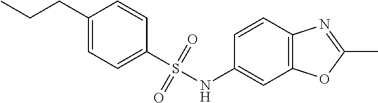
C1(CCC)=CC=C(S(NC2=CC3=C(C=C2)N=C(C)O3)(=O)=O)C=C1
